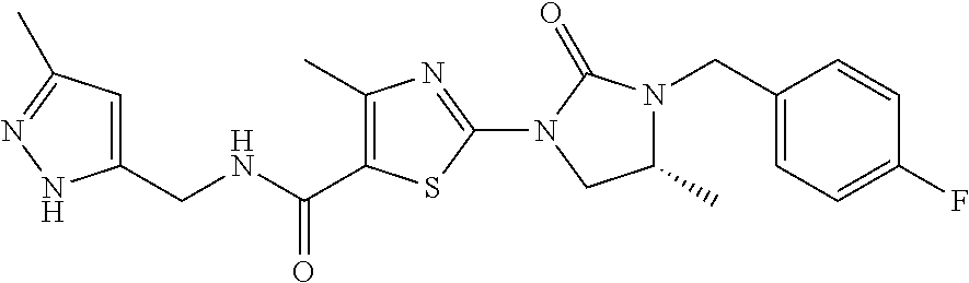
C1(C)=C(C(=O)NCC2=CC(C)=NN2)SC(N2C(=O)N(CC3=CC=C(F)C=C3)C(C)C2)=N1
